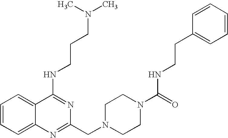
C1=CC=C2C(=C1)C(NCCCN(C)C)=NC(CN1CCN(C(NCCC3=CC=CC=C3)=O)CC1)=N2
